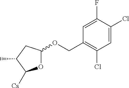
O1C(OCC2=C(Cl)C=C(Cl)C(F)=C2)CC(C)C1[Cs]
